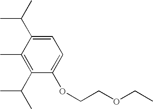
C1(C)=C(C(C)C)C(OCCOCC)=CC=C1C(C)C
